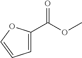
C(OC)(=O)C1=CC=CO1
